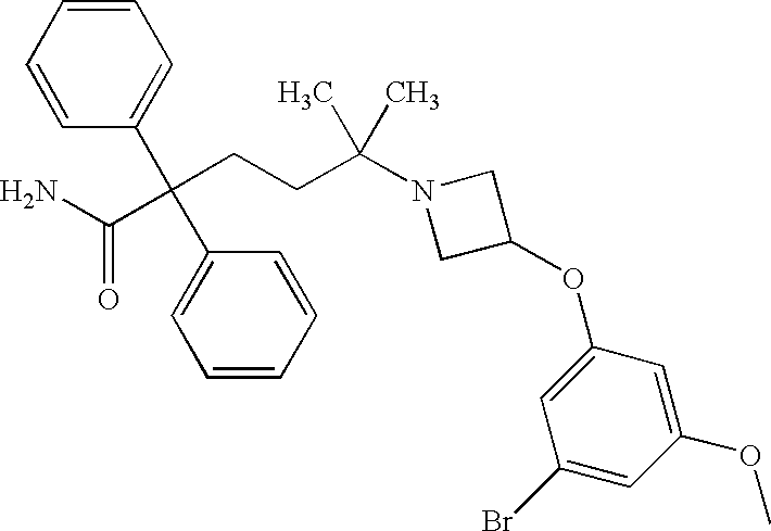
C(CCC(N1CC(OC2=CC(Br)=CC(OC)=C2)C1)(C)C)(C(N)=O)(C1=CC=CC=C1)C1=CC=CC=C1
